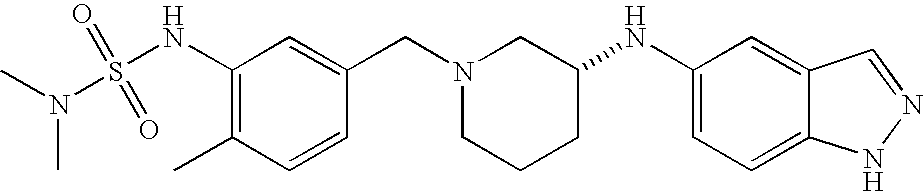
C12=CC(NC3CCCN(CC4=CC(NS(=O)(=O)N(C)C)=C(C)C=C4)C3)=CC=C1NN=C2
